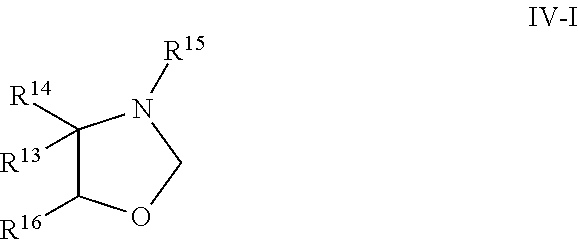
C1([R14])([R13])C([R16])OCN1[R15]
